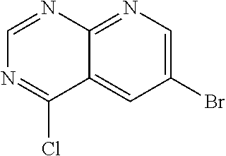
C1=NC2=NC=C(Br)C=C2C(Cl)=N1
